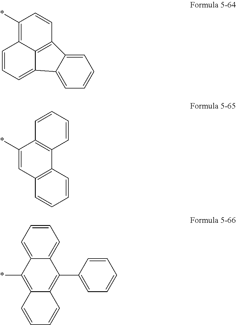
C1(*)=C2C3=C(C=C1)C1=CC=CC=C1C3=CC=C2.C1=CC2=C(C=C1)C=C(*)C1=C2C=CC=C1.C1=CC=C2C(=C1)C(C1=CC=CC=C1)=C1C(=C2*)C=CC=C1
